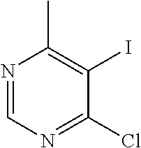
N1=CN=C(Cl)C(I)=C1C
